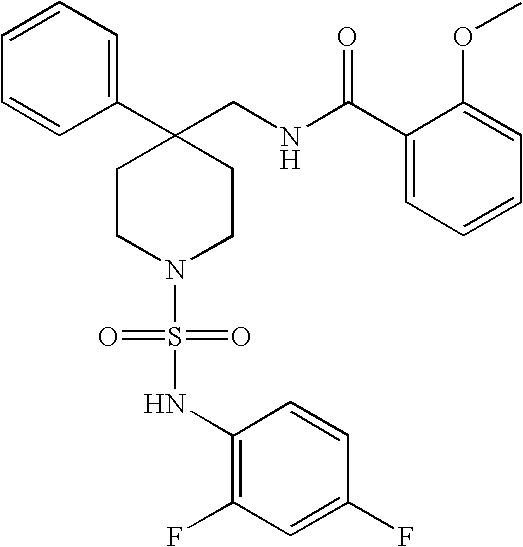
C1(CNC(C2=CC=CC=C2OC)=O)(C2=CC=CC=C2)CCN(S(=O)(=O)NC2=C(F)C=C(F)C=C2)CC1
